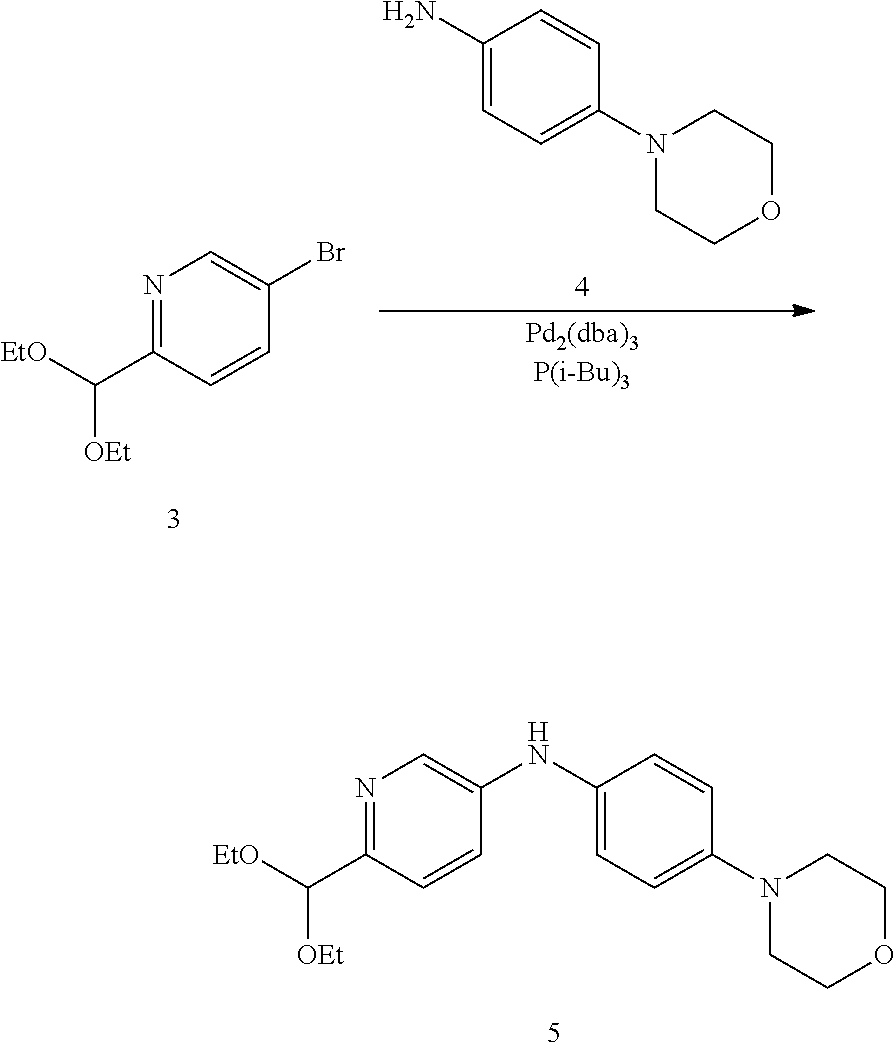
C1(N)=CC=C(N2CCOCC2)C=C1.N1=C(C([EtO])[OEt])C=CC(Br)=C1.N1=C(C([OEt])[EtO])C=CC(NC2=CC=C(N3CCOCC3)C=C2)=C1
